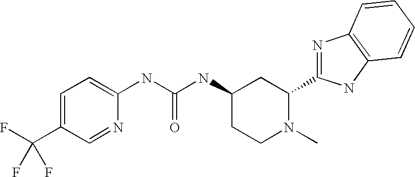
C1(NC(NC2CCN(C)C(C3=NC4=C(N3)C=CC=C4)C2)=O)=CC=C(C(F)(F)F)C=N1
